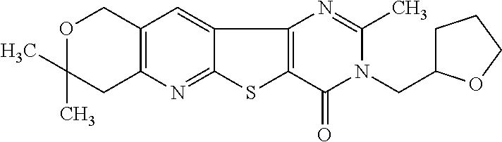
O1C(C)(C)CC2=C(C1)C=C1C(=N2)SC2=C1N=C(C)N(CC1CCCO1)C2=O
